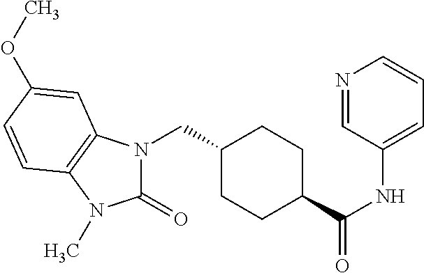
C1(CN2C(=O)N(C)C3=C2C=C(OC)C=C3)CCC(C(NC2=CC=CN=C2)=O)CC1
